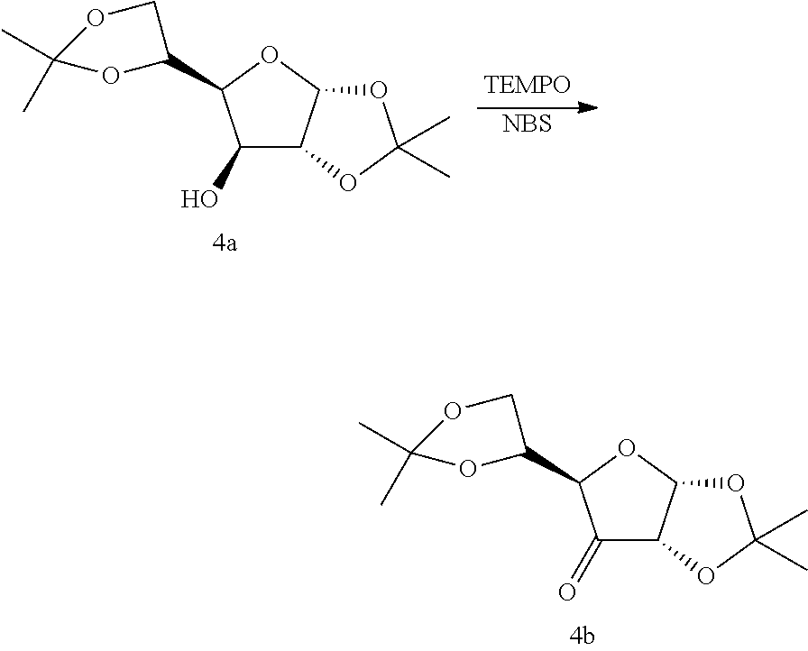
[NBS].OC1C2C(OC1C1COC(C)(C)O1)OC(C)(C)O2.O=C1C2C(OC1C1COC(C)(C)O1)OC(C)(C)O2
